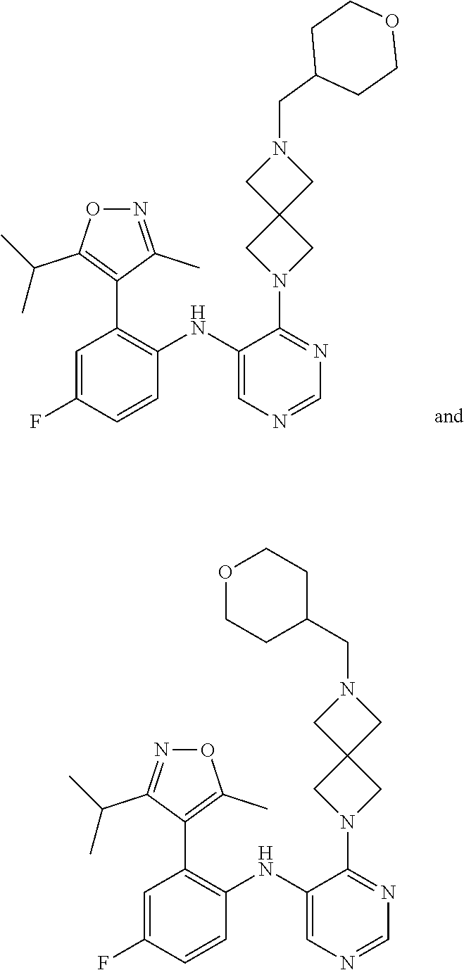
C1=NC=C(NC2=C(C3=C(C(C)C)ON=C3C)C=C(F)C=C2)C(N2CC3(C2)CN(CC2CCOCC2)C3)=N1.C1=NC=C(NC2=C(C3=C(C)ON=C3C(C)C)C=C(F)C=C2)C(N2CC3(CN(CC4CCOCC4)C3)C2)=N1
